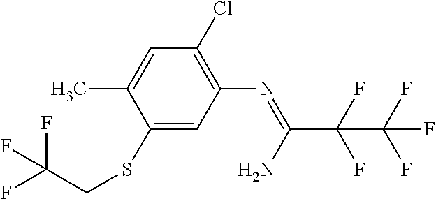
C1(Cl)=C(N=C(C(F)(F)C(F)(F)F)N)C=C(SCC(F)(F)F)C(C)=C1
